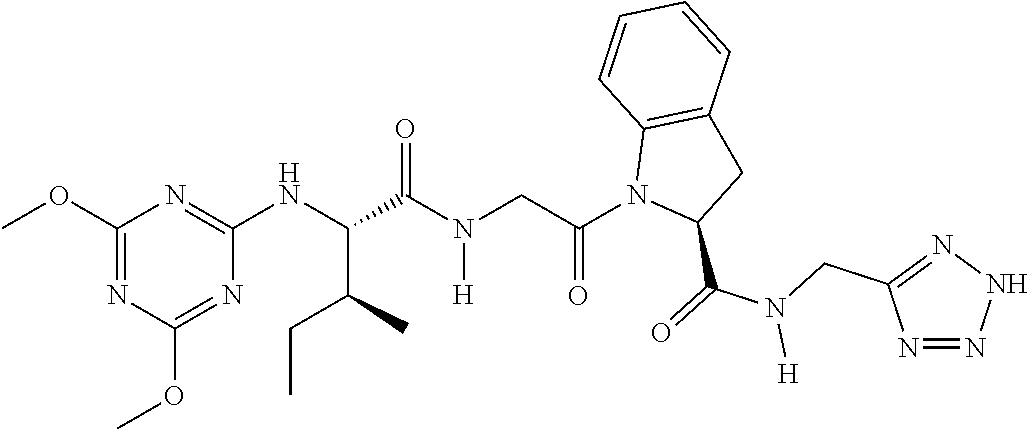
C1(NC(C(N(CC(N2C(C(=O)N(CC3=NNN=N3)[H])CC3=C2C=CC=C3)=O)[H])=O)C(C)CC)=NC(OC)=NC(OC)=N1
